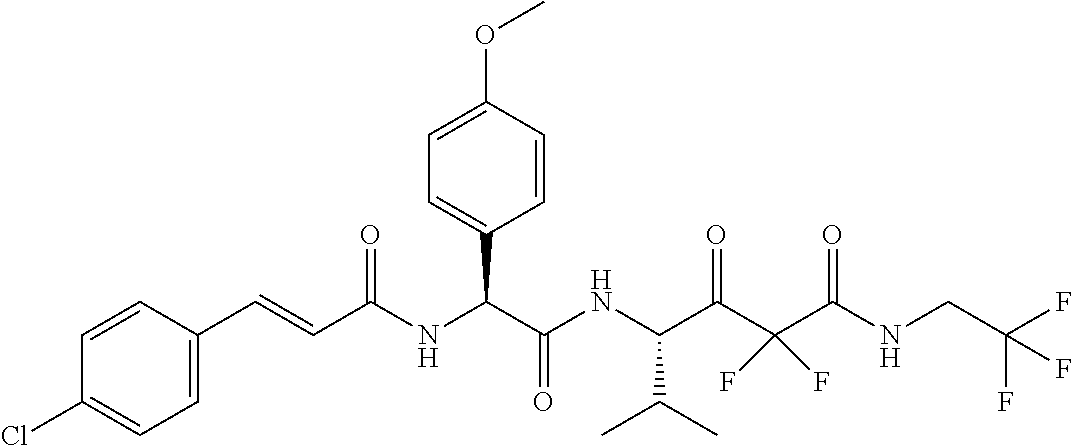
C1=CC(C=CC(NC(C(NC(C(C(C(NCC(F)(F)F)=O)(F)F)=O)C(C)C)=O)C2=CC=C(OC)C=C2)=O)=CC=C1Cl
